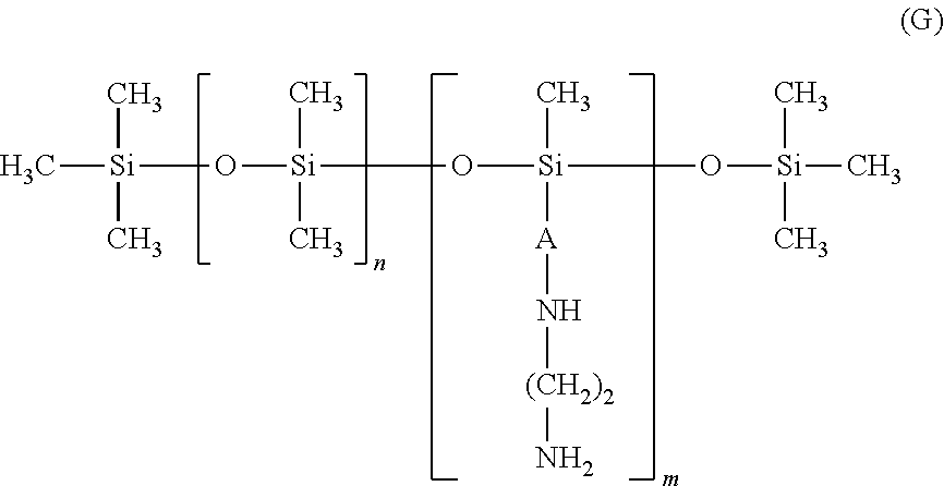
[Si](O[Si](C)(C)O[Si](C)(O[Si](C)(C)C)[A]N[(CH2)2]N)(C)(C)C
